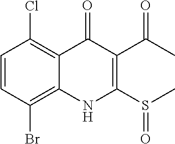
C1=CC(Br)=C2C(=C1Cl)C(=O)C(C(C)=O)=C(S(C)=O)N2
